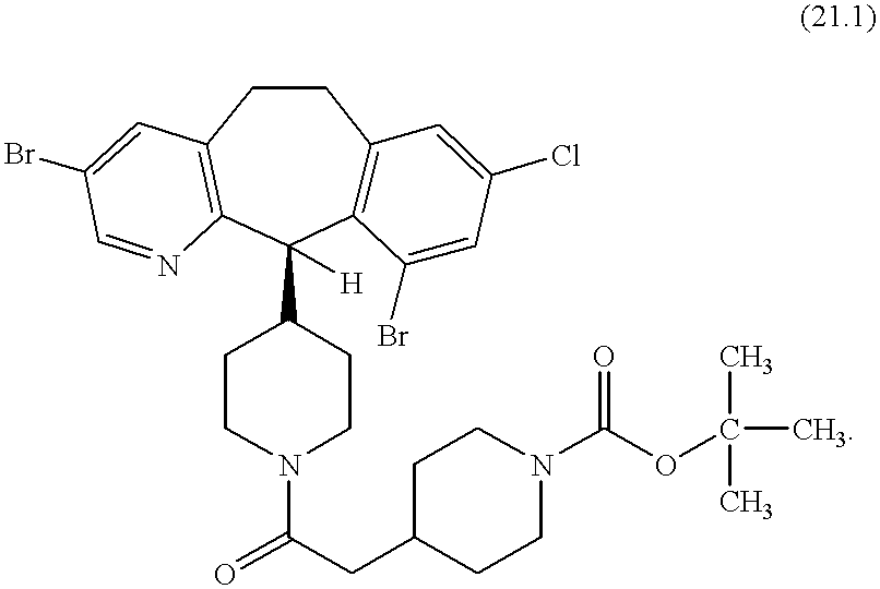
C1(C2CCN(C(=O)CC3CCN(C(OC(C)(C)C)=O)CC3)CC2)([H])C2=C(CCC3=C1N=CC(Br)=C3)C=C(Cl)C=C2Br
